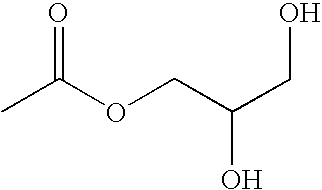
CC(OCC(CO)O)=O
